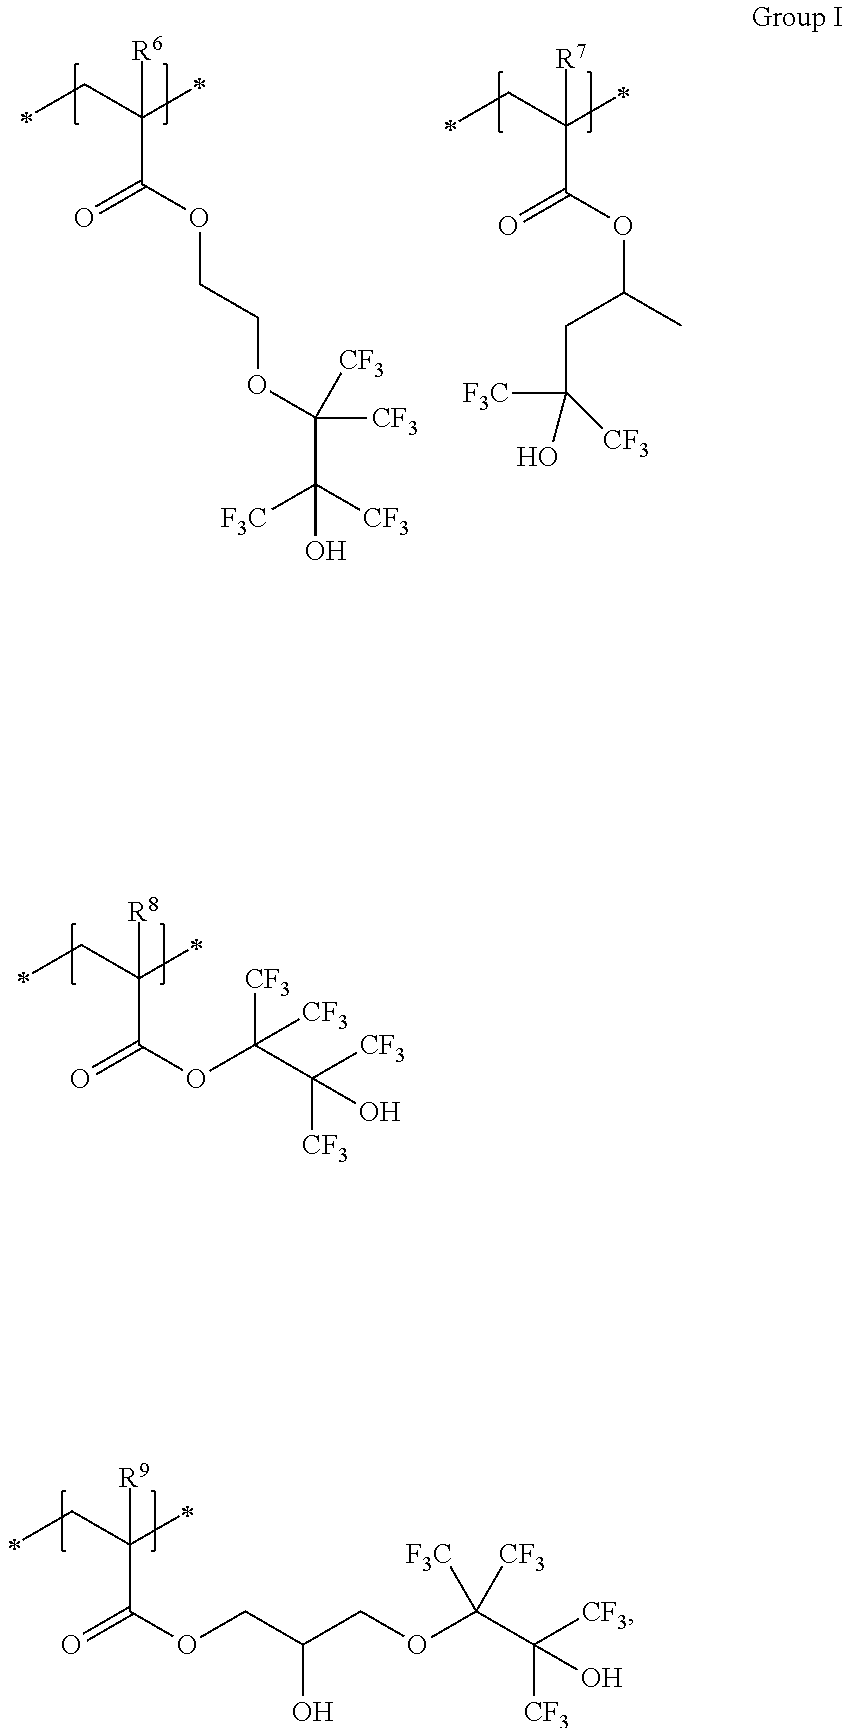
C(C([R8])(C(OC([CF3])(C(O)([CF3])[CF3])[CF3])=O)C)C.C(C([R9])(C(OCC(COC(C(O)([CF3])[CF3])([F3C])[CF3])O)=O)C)C.C(C([R6])(C(OCCOC([CF3])(C([CF3])([F3C])O)[CF3])=O)C)C.C(C([R7])(C(OC(C)CC([F3C])([CF3])O)=O)C)C
